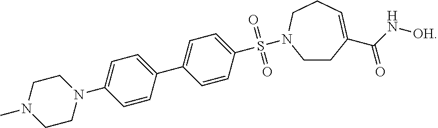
C1CN(C)CCN1C1=CC=C(C2=CC=C(S(=O)(=O)N3CCC(C(N[OH])=O)=CCC3)C=C2)C=C1
